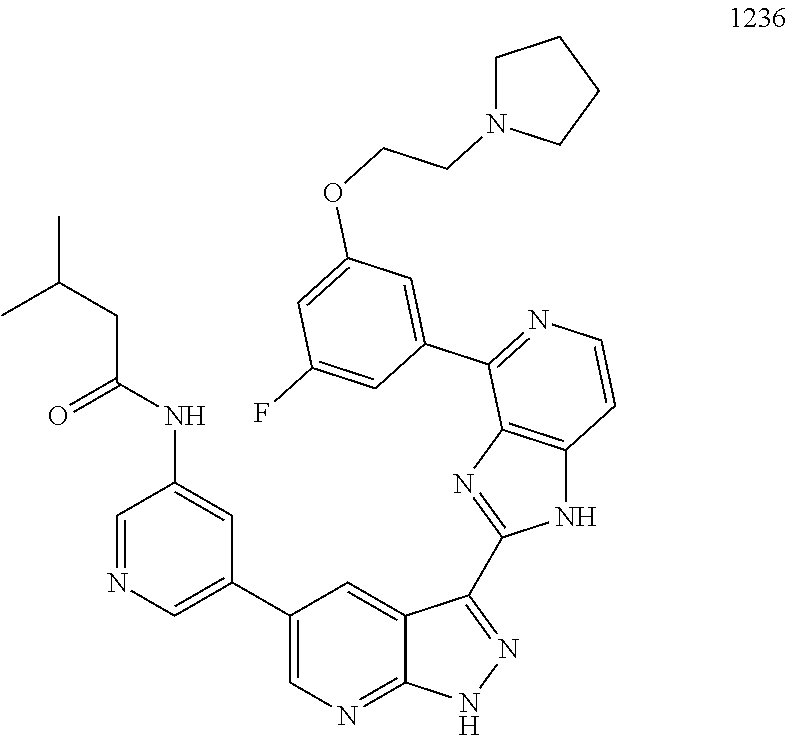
C1(C2=CN=CC(NC(CC(C)C)=O)=C2)=CN=C2C(=C1)C(C1=NC3=C(N1)C=CN=C3C1=CC(OCCN3CCCC3)=CC(F)=C1)=NN2
